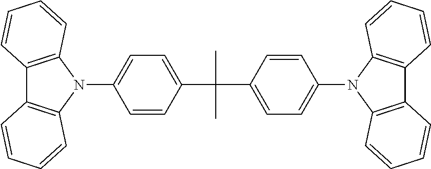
C12=C(N(C3=CC=C(C(C)(C)C4=CC=C(N5C6=C(C7=C5C=CC=C7)C=CC=C6)C=C4)C=C3)C3=C1C=CC=C3)C=CC=C2
